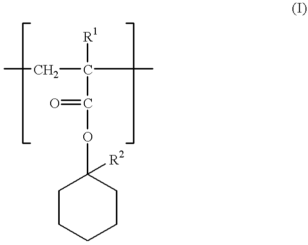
C1CCCCC1(OC(=O)C([R1])(CC)CC)[R2]
